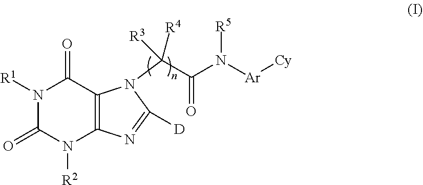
N1([R1])C(=O)N([R2])C2=C(C1=O)N(C(C(N([Ar][Cy])[R5])=O)([R4])[R3])C([D])=N2
